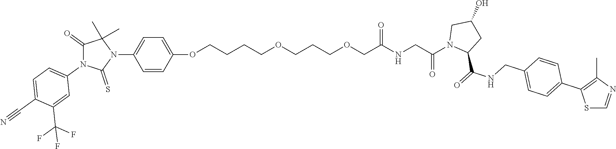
C1=CC(OCCCCOCCCOCC(NCC(=O)N2C(C(NCC3=CC=C(C4=C(C)N=CS4)C=C3)=O)CC(O)C2)=O)=CC=C1N1C(C)(C)C(=O)N(C2=CC=C(C#N)C(C(F)(F)F)=C2)C1=S
